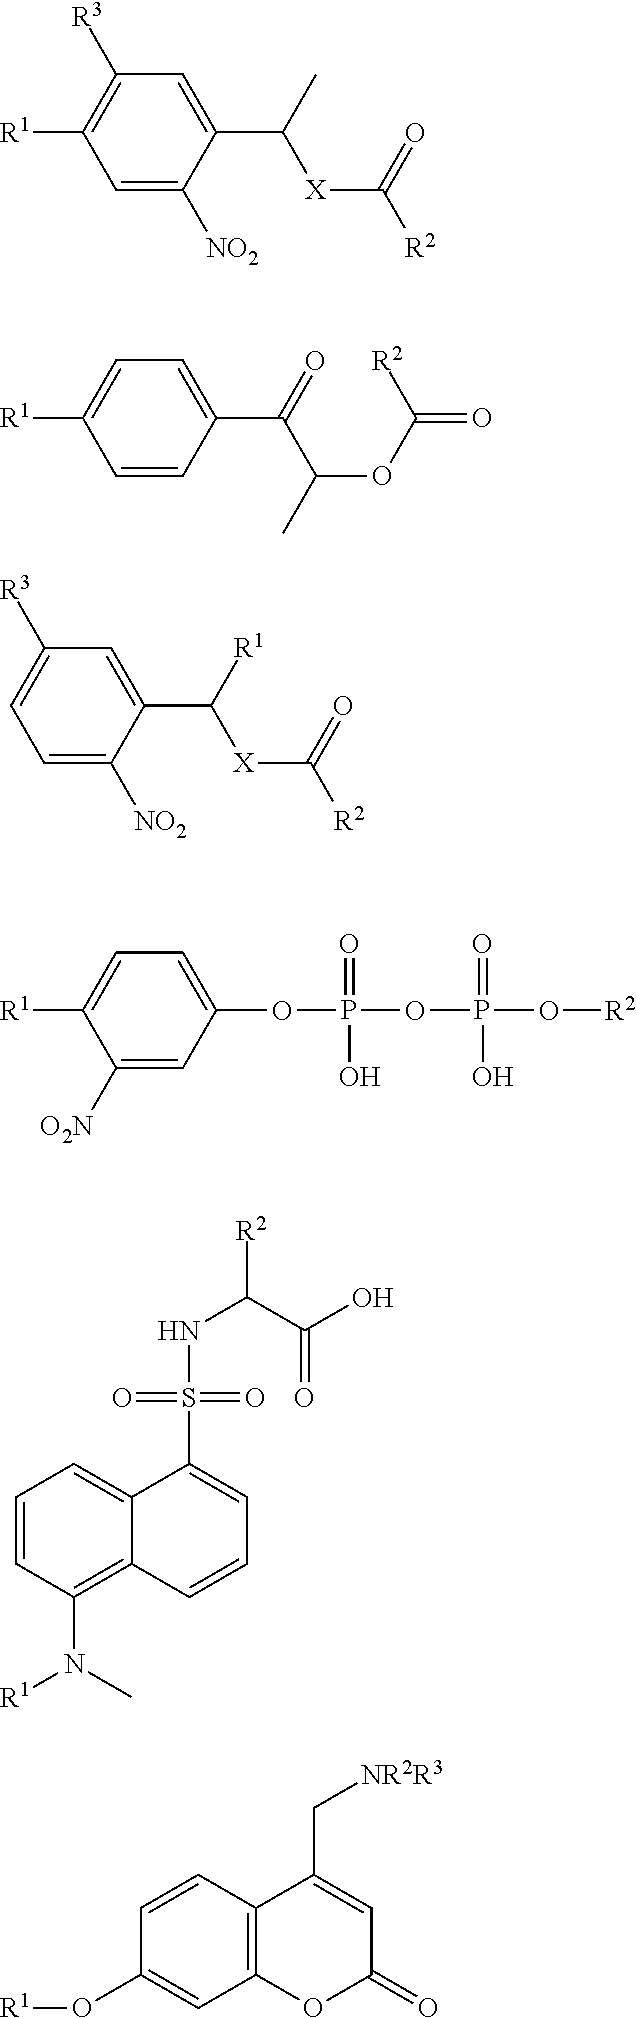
C1=C([NO2])C(C(C)[X]C([R2])=O)=CC([R3])=C1[R1].C1=CC(C(=O)C(C)OC(=O)[R2])=CC=C1[R1].C1=C([NO2])C(C([R1])[X]C([R2])=O)=CC([R3])=C1.C1([O2N])=CC(OP(OP(O[R2])(=O)O)(=O)O)=CC=C1[R1].C1=CC(N([R1])C)=C2C(=C1)C(S(NC([R2])C(O)=O)(=O)=O)=CC=C2.C1=CC2=C(C=C1O[R1])OC(=O)C=C2C[NR2R3]
